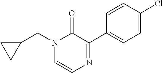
C(N1C=CN=C(C2=CC=C(Cl)C=C2)C1=O)C1CC1
